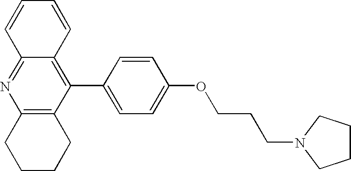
C12=C(C(C3=CC=C(OCCCN4CCCC4)C=C3)=C3C(=N1)C=CC=C3)CCCC2
